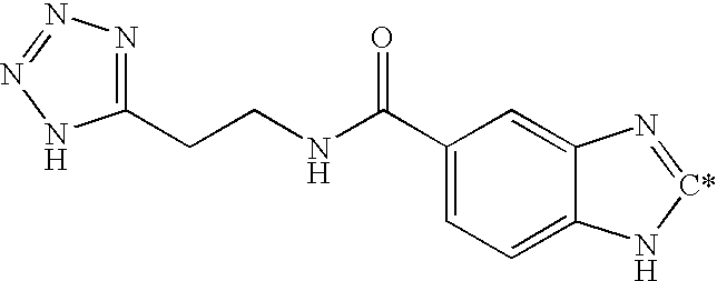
C1(C(=O)NCCC2=NN=NN2)=CC=C2C(=C1)N=[C*]N2
